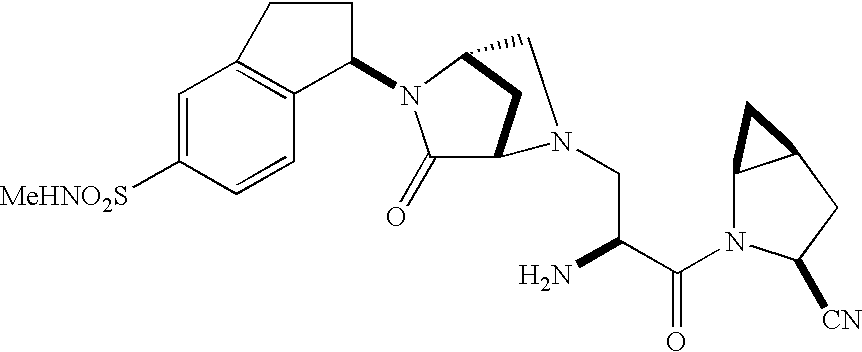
C1=C([MeHNO2S])C=CC2=C1CCC2N1C(=O)C2CC1CN2CC(C(N1C2C(CC1[CN])C2)=O)N
